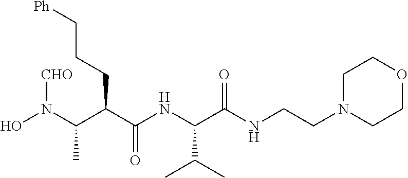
ON(C(C(C(NC(C(NCCN1CCOCC1)=O)C(C)C)=O)CCC[Ph])C)[CHO]
